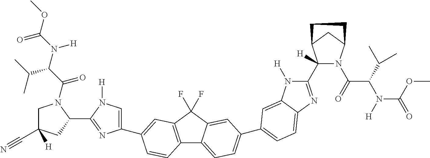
C1(C#N)([H])CN(C(C(N(C(OC)=O)[H])C(C)C)=O)C(C2=NC(C3=CC4=C(C5=CC=C(C6=CC=C7C(=C6)N([H])C(C6([H])N(C(=O)C(C(C)C)N([H])C(OC)=O)C8CC6CC8)=N7)C=C5C4(F)F)C=C3)=CN2[H])C1
